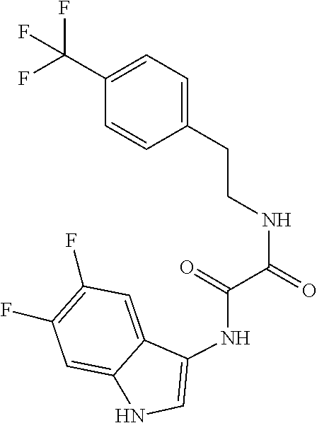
C(=O)(C(NCCC1=CC=C(C(F)(F)F)C=C1)=O)NC1=CNC2=CC(F)=C(F)C=C21
